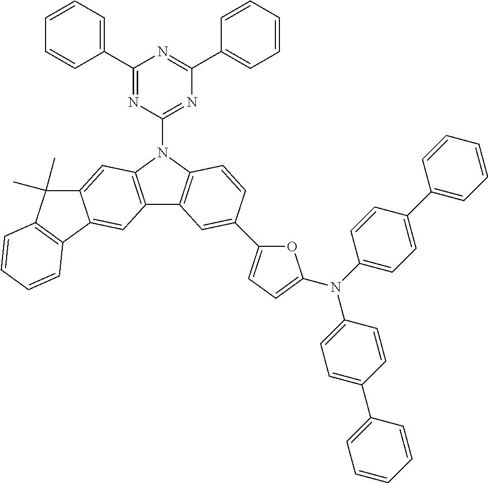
C1(C2=CC=CC=C2)=NC(N2C3=C(C4=C2C=C2C(=C4)C4=C(C2(C)C)C=CC=C4)C=C(C2=CC=C(N(C4=CC=C(C5=CC=CC=C5)C=C4)C4=CC=C(C5=CC=CC=C5)C=C4)O2)C=C3)=NC(C2=CC=CC=C2)=N1
